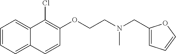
C1=CC=C2C(=C1)C(Cl)=C(OCCN(CC1=CC=CO1)C)C=C2
